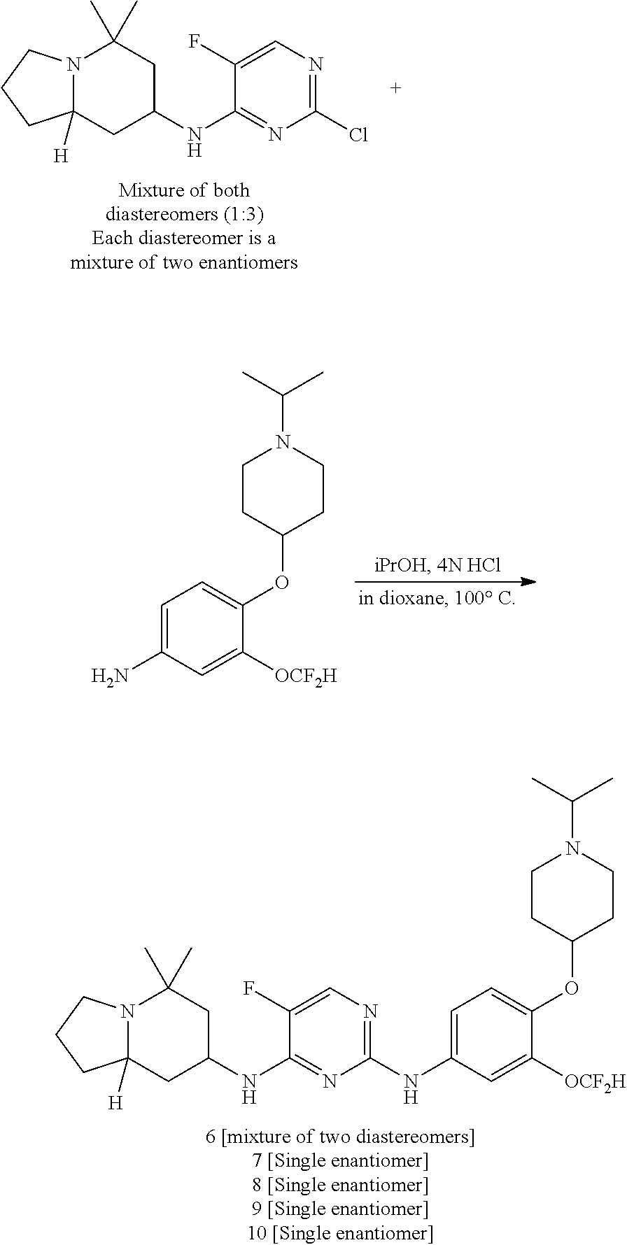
C1=C(N)C=C([OCF2H])C(OC2CCN(C(C)C)CC2)=C1.N12C([H])(CC(NC3=NC(Cl)=NC=C3F)CC1(C)C)CCC2.N12C([H])(CC(NC3=NC(NC4=CC=C(OC5CCN(C(C)C)CC5)C([OCF2H])=C4)=NC=C3F)CC1(C)C)CCC2
